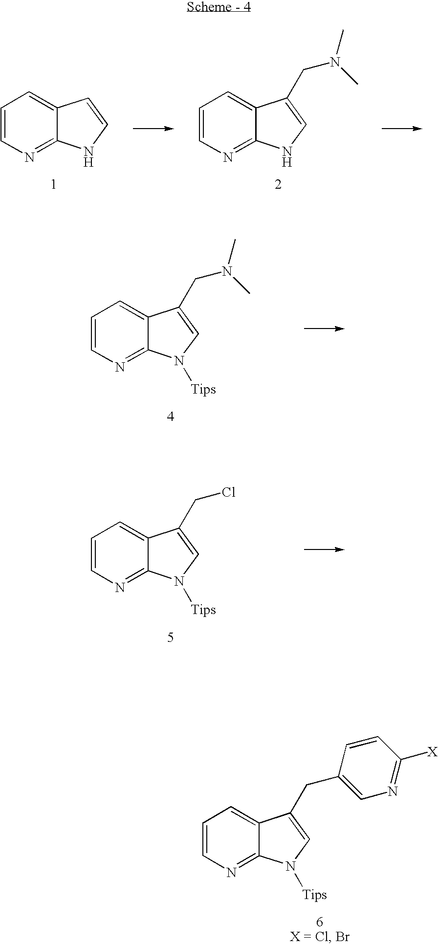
C1=CN=C2C(=C1)C=CN2.C1=CN=C2C(=C1)C(CN(C)C)=CN2.C1=CN=C2C(=C1)C(CN(C)C)=CN2[Tips].C1=CN=C2C(=C1)C(CCl)=CN2[Tips].C1=CN=C2C(=C1)C(CC1=CN=C([X])C=C1)=CN2[Tips]
